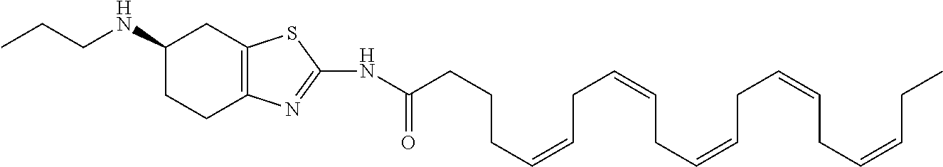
N(C(CCCC=CCC=CCC=CCC=CCC=CCC)=O)C1=NC2=C(CC(NCCC)CC2)S1
